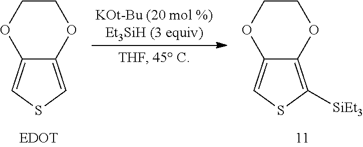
C1COC2=CSC=C2O1.C1COC2=CSC([SiEt3])=C2O1
